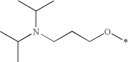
CC(N(CCCO*)C(C)C)C
